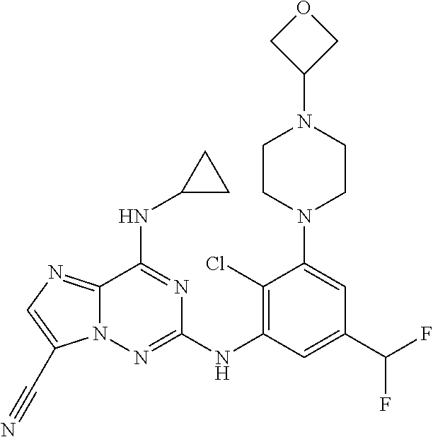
N1(C2COC2)CCN(C2=CC(C(F)F)=CC(NC3=NN4C(=NC=C4C#N)C(NC4CC4)=N3)=C2Cl)CC1
